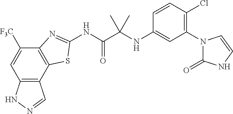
C12=C(C3=C(C([F3C])=C1)N=C(NC(C(NC1=CC(N4C(=O)NC=C4)=C(Cl)C=C1)(C)C)=O)S3)C=NN2
